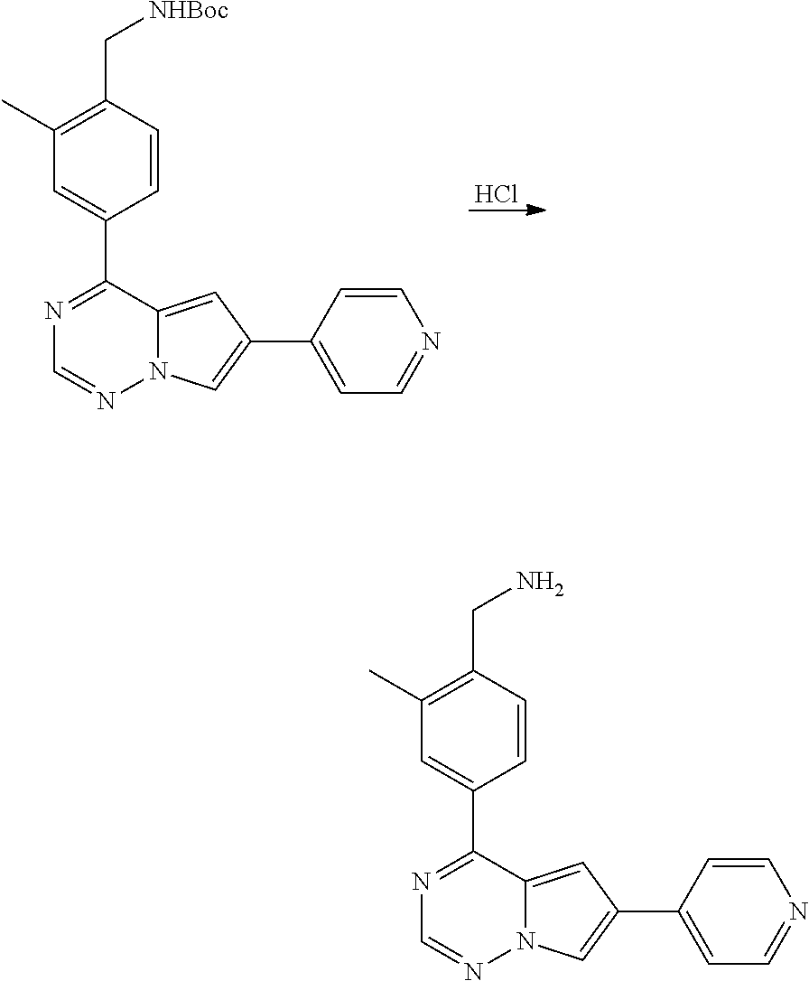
C1(C)=C(C[NHBoc])C=CC(C2=NC=NN3C2=CC(C2=CC=NC=C2)=C3)=C1.Cl.C1(C)=C(CN)C=CC(C2=NC=NN3C2=CC(C2=CC=NC=C2)=C3)=C1
